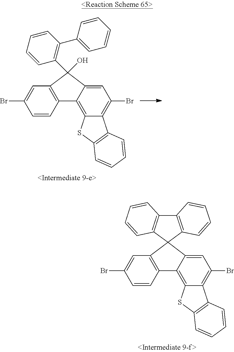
C12=C(C=CC(Br)=C1)C1=C3C(=C(Br)C=C1C21C2=C(C4=C1C=CC=C4)C=CC=C2)C1=C(S3)C=CC=C1.C12=C(C=CC(Br)=C1)C1=C3C(=C(Br)C=C1C2(O)C1=C(C2=CC=CC=C2)C=CC=C1)C1=C(S3)C=CC=C1
